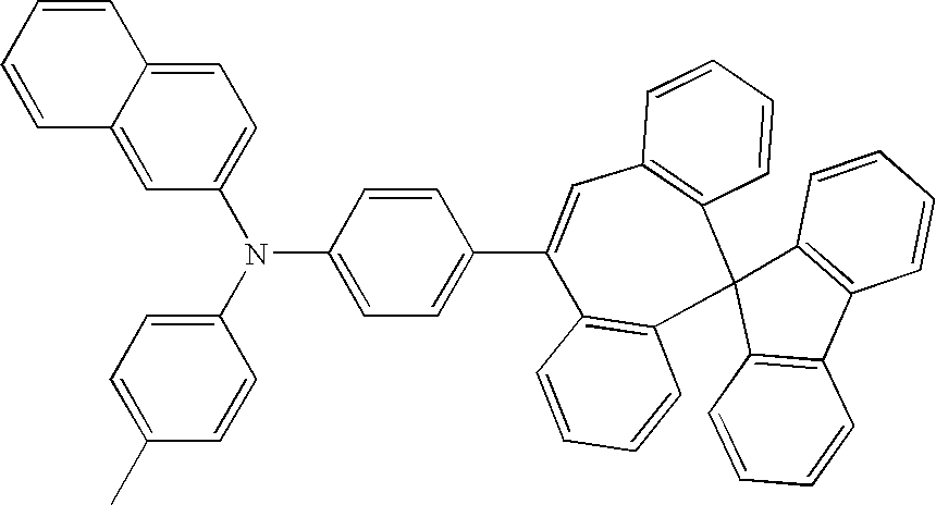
C12=CC(N(C3=CC=C(C)C=C3)C3=CC=C(C4=CC5=C(C6(C7=C4C=CC=C7)C4=C(C7=C6C=CC=C7)C=CC=C4)C=CC=C5)C=C3)=CC=C1C=CC=C2
